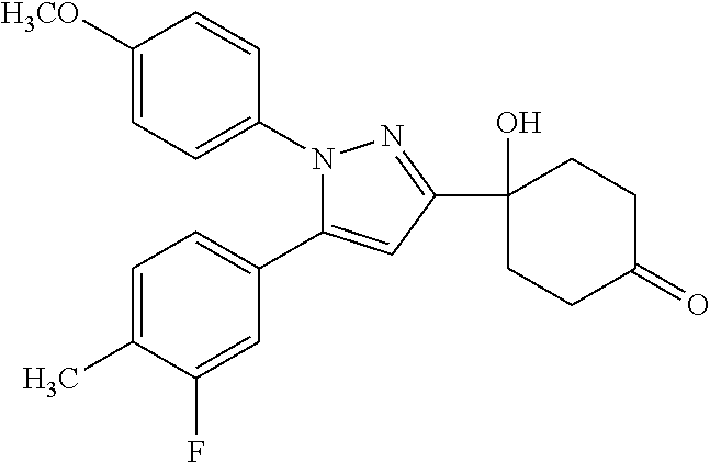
C1=C(C)C(F)=CC(C2=CC(C3(O)CCC(=O)CC3)=NN2C2=CC=C([H3CO])C=C2)=C1
